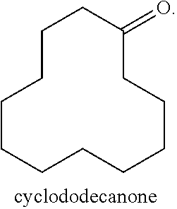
C1(=O)CCCCCCCCCCC1
